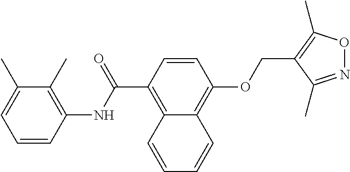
C1=CC(NC(C2=C3C(=C(OCC4=C(C)ON=C4C)C=C2)C=CC=C3)=O)=C(C)C(C)=C1
